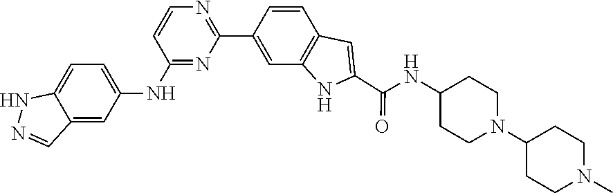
C1=C2C(=CC(NC3=NC(C4=CC5=C(C=C4)C=C(C(NC4CCN(C6CCN(C)CC6)CC4)=O)N5)=NC=C3)=C1)C=NN2
